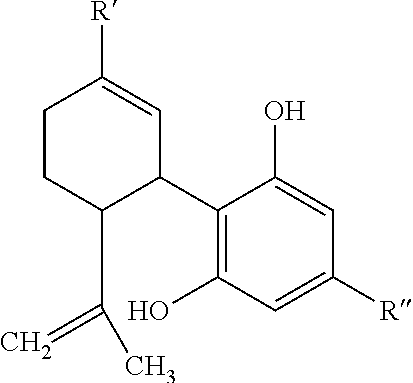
C1(C2C=C([R])CCC2C(C)=C)=C(O)C=C([R])C=C1O
